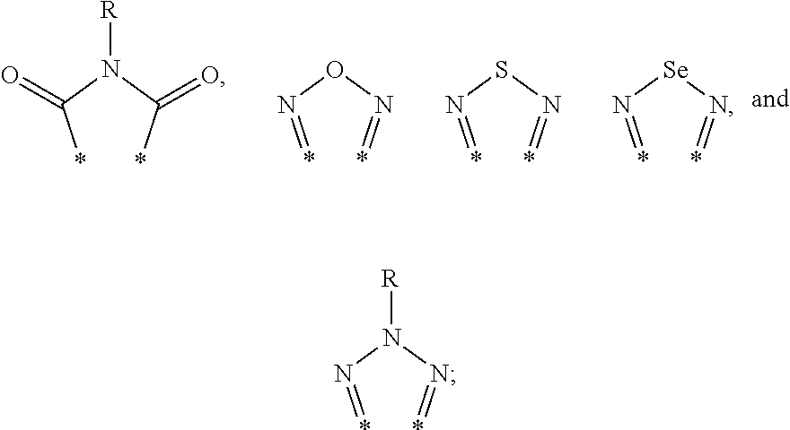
*=N[Se]N=*.*C(N(C(*)=O)[R])=O.*=NON=*.*=NSN=*.*=NN(N=*)[R]
